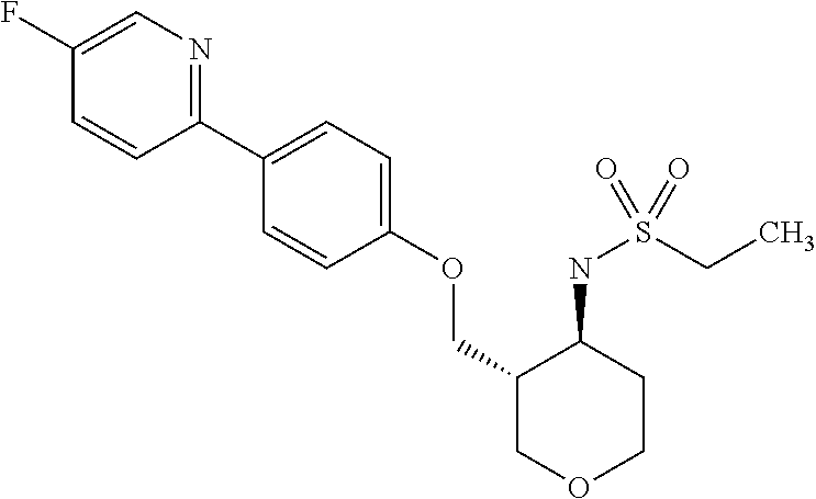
C1(C2=CC=C(OCC3COCCC3NS(CC)(=O)=O)C=C2)=NC=C(F)C=C1
